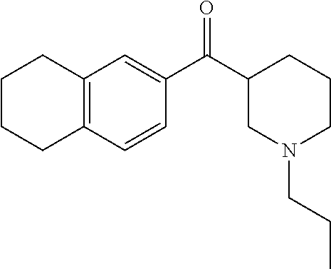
C1CCC2=C(C1)C=C(C(C1CN(CCC)CCC1)=O)C=C2
